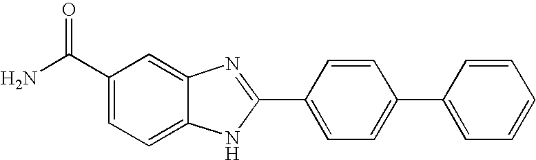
C1=CC(C2=NC3=CC(C(N)=O)=CC=C3N2)=CC=C1C1=CC=CC=C1
